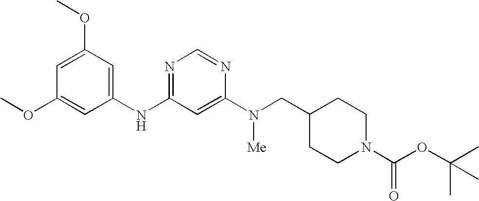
C1=C(OC)C=C(NC2=NC=NC(N([Me])CC3CCN(C(OC(C)(C)C)=O)CC3)=C2)C=C1OC
